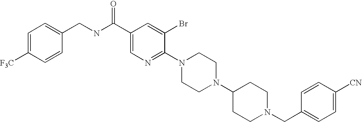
C1([CN])=CC=C(CN2CCC(N3CCN(C4=NC=C(C(NCC5=CC=C([F3C])C=C5)=O)C=C4Br)CC3)CC2)C=C1
